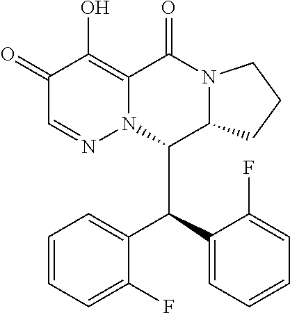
C1(=O)C=NN2C(=C1O)C(=O)N1C(C2C(C2=CC=CC=C2F)C2=CC=CC=C2F)CCC1
